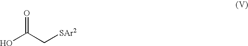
OC(C[SAr2])=O
